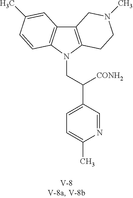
C12=C(N(CC(C3=CC=C(C)N=C3)[CONH2])C3=C1C=C(C)C=C3)CCN(C)C2
